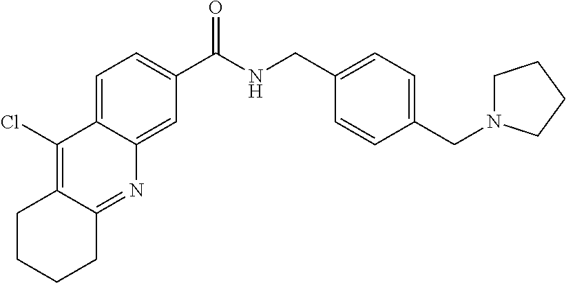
C1=C2C(=CC(C(=O)NCC3=CC=C(CN4CCCC4)C=C3)=C1)N=C1C(=C2Cl)CCCC1
